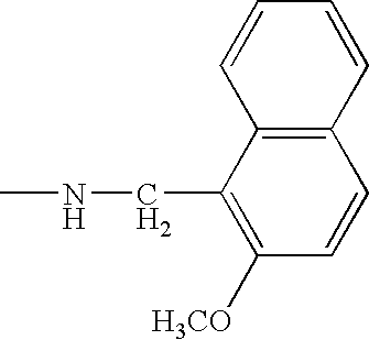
C12=C(C(CNC)=C([H3CO])C=C1)C=CC=C2
